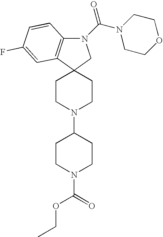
C12(CCN(C3CCN(C(=O)OCC)CC3)CC1)CN(C(N1CCOCC1)=O)C1=C2C=C(F)C=C1
